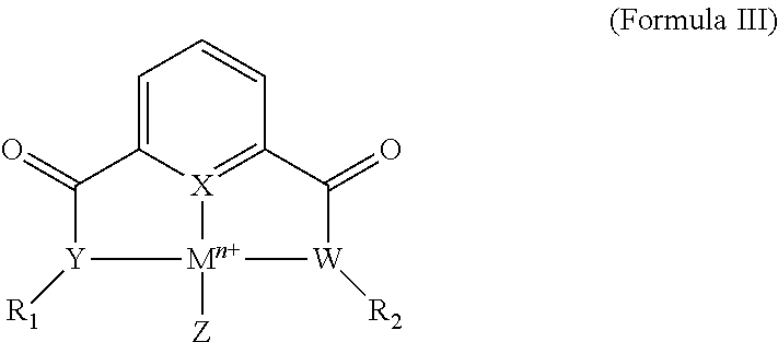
C1(=O)[Y]([R1])[Mn+]2([Z])[X]3=C(C(=O)[W]2[R2])C=CC=C13
